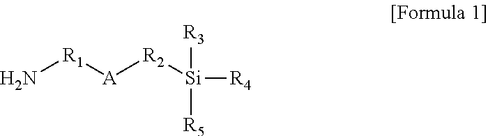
N[R1][A][R2][Si]([R4])([R3])[R5]
